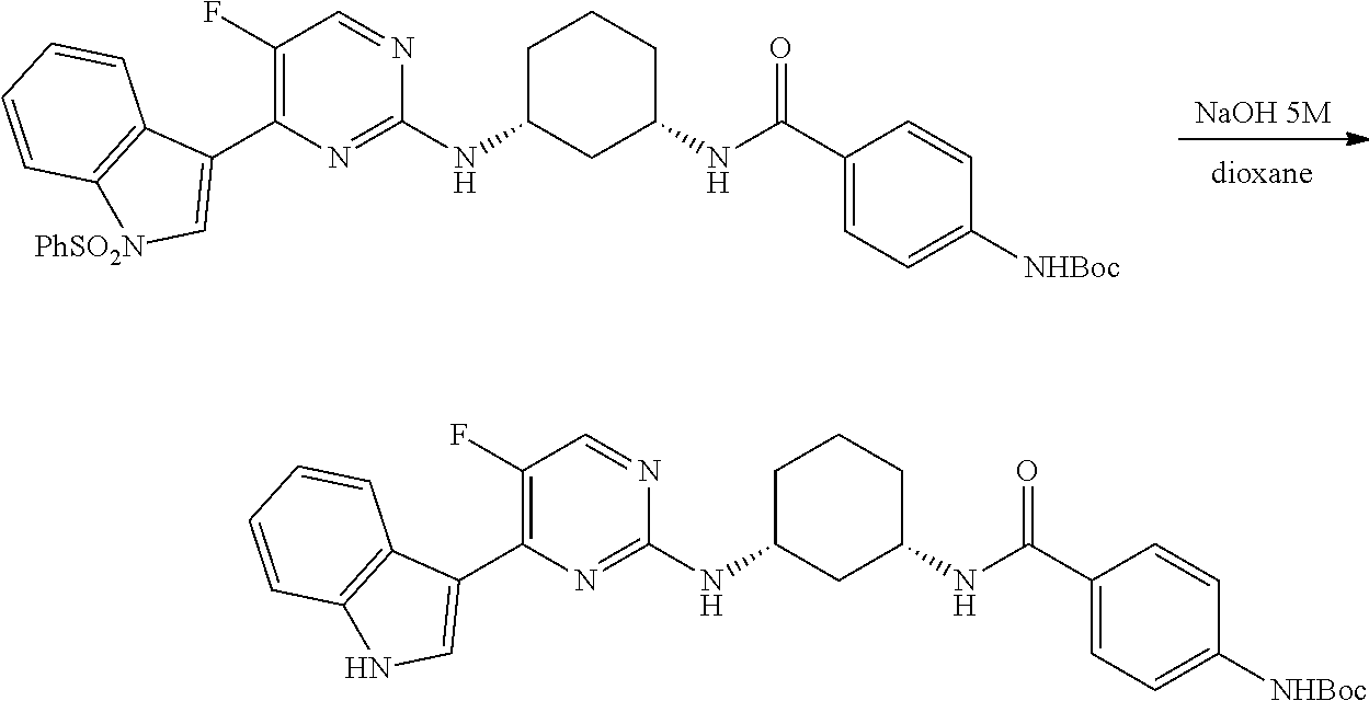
[NaOH 5M].C1(F)=C(C2=C[PhSO2N]C3=C2C=CC=C3)N=C(NC2CCCC(NC(C3=CC=C([NHBoc])C=C3)=O)C2)N=C1.C1(F)=C(C2=CNC3=C2C=CC=C3)N=C(NC2CCCC(NC(C3=CC=C([NHBoc])C=C3)=O)C2)N=C1
